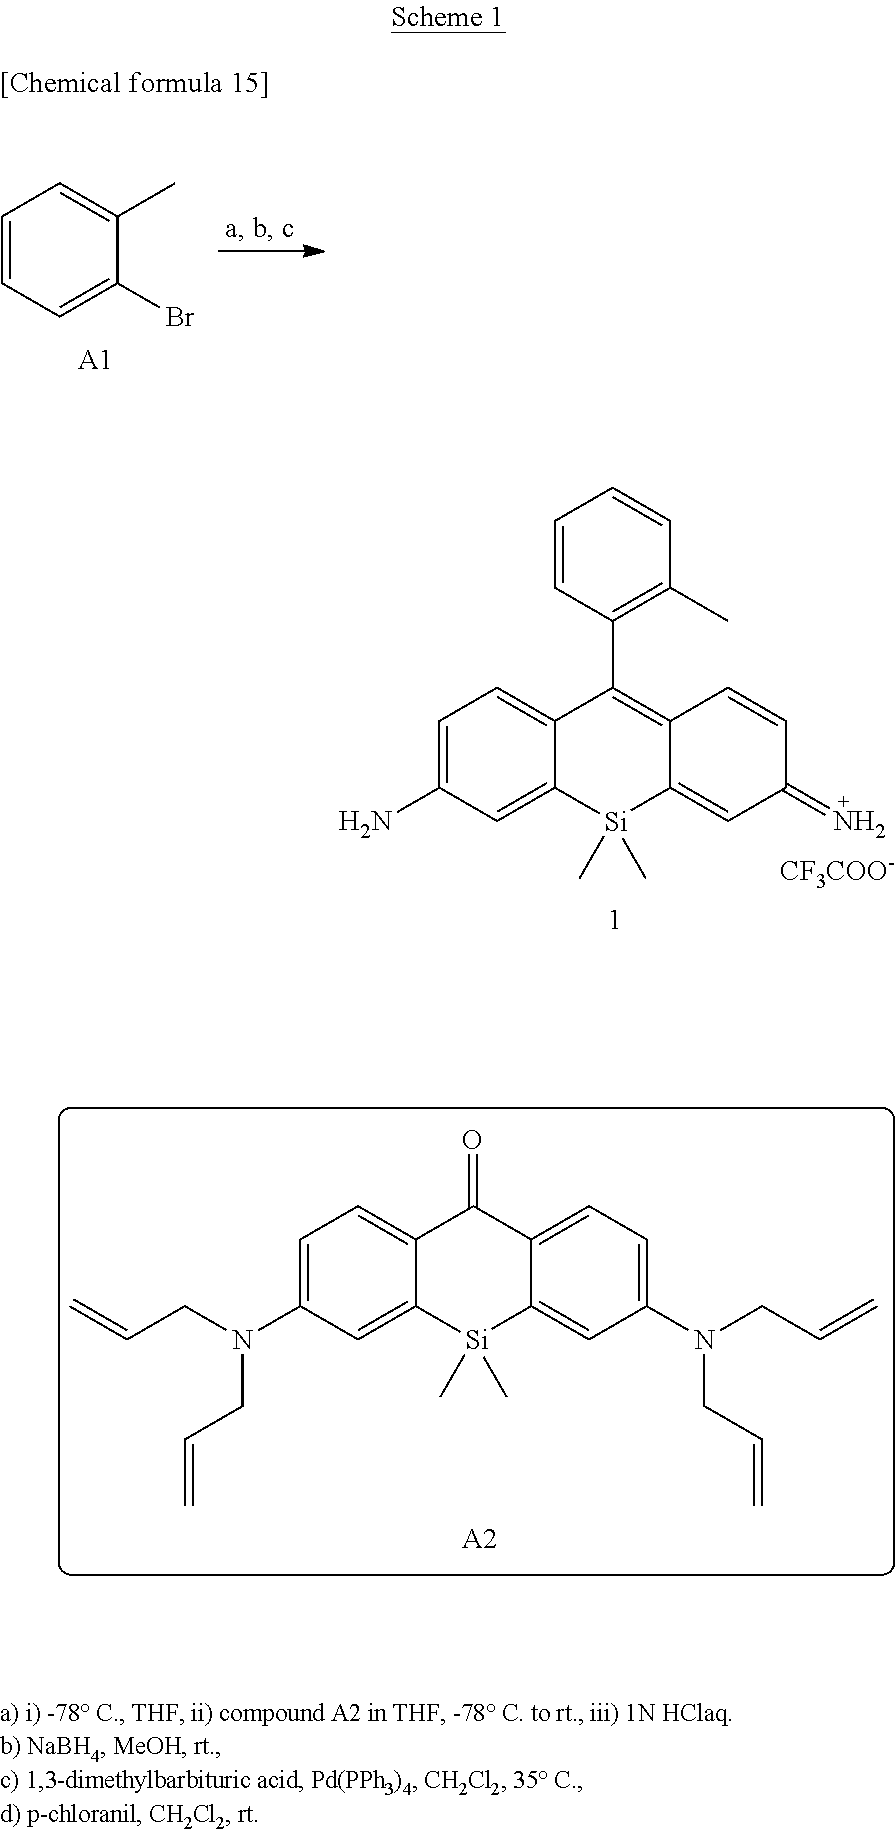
C1=CC=C(Br)C(C)=C1.[A1].C1=C(N)C=C2C(=C1)C(C1=C(C)C=CC=C1)=C1C(=CC(=N)C=C1)[Si]2(C)C.[CF3COO-].C1=C(N(CC=C)CC=C)C=C2C(=C1)C(=O)C1=CC=C(N(CC=C)CC=C)C=C1[Si]2(C)C.[A2]
